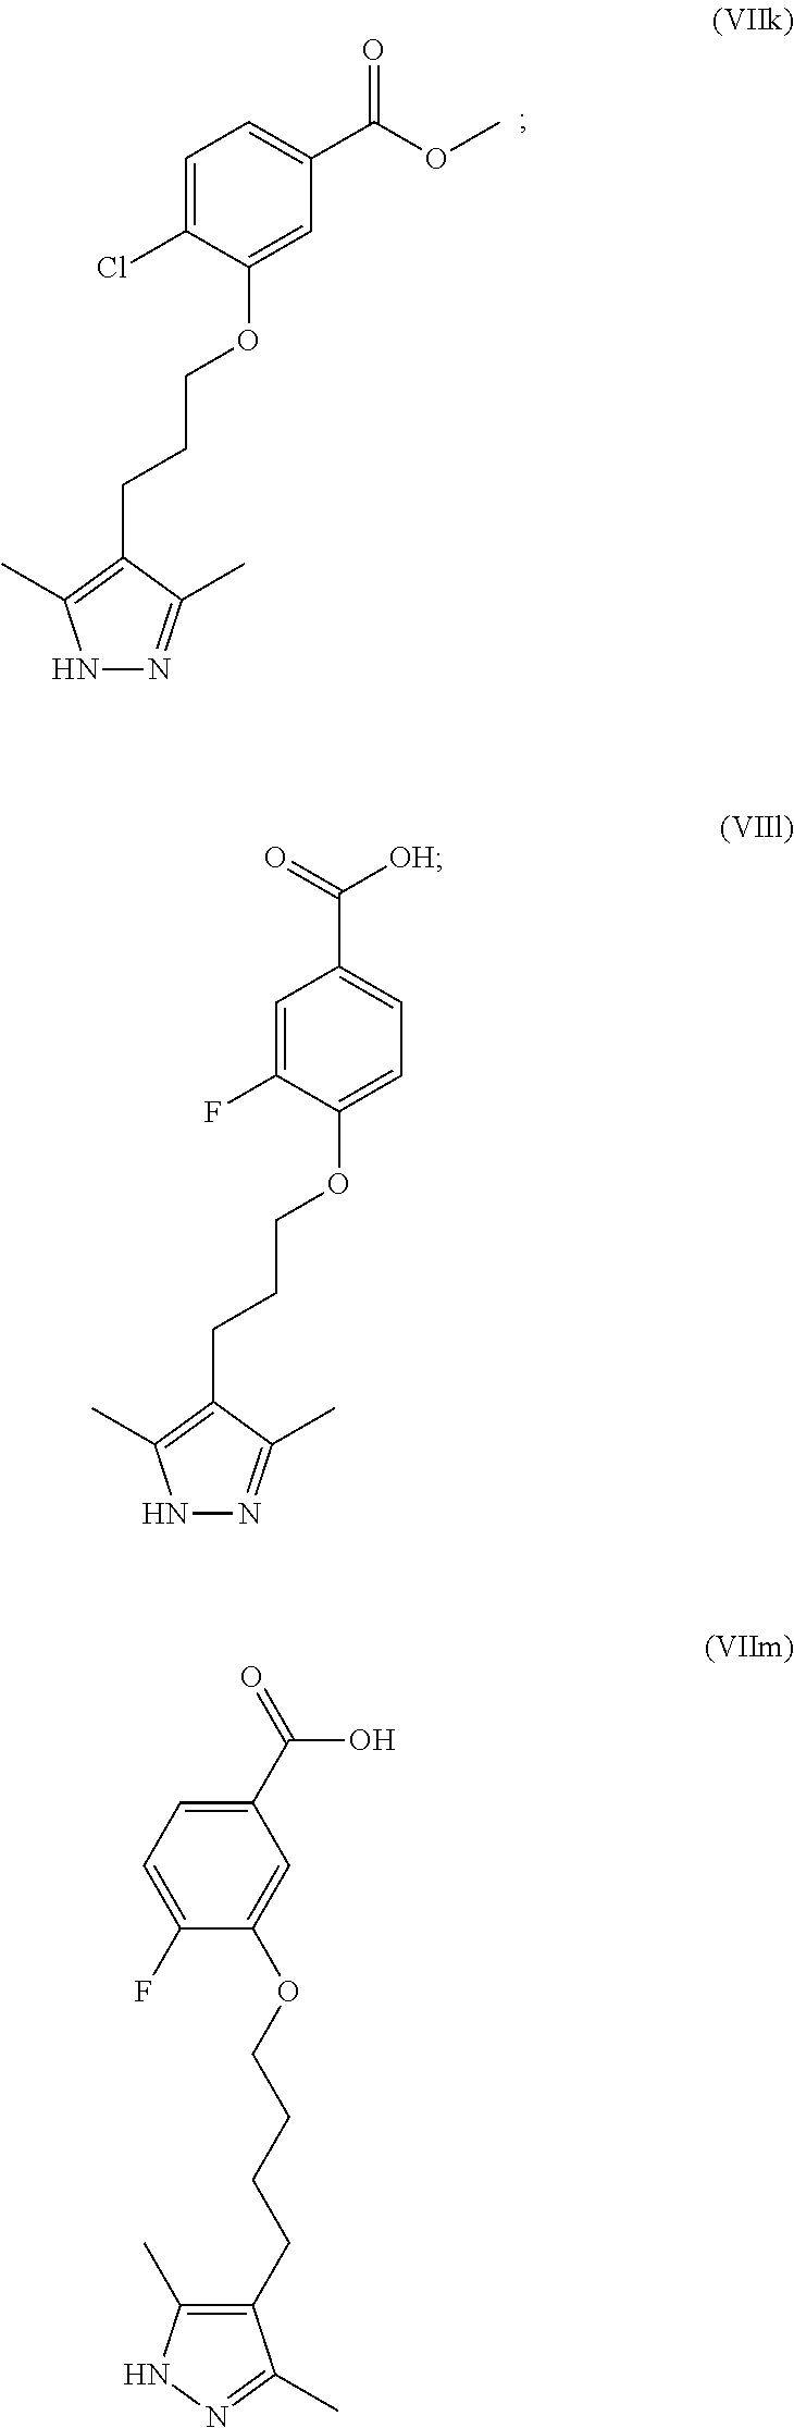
C1(CCCCOC2=CC(C(O)=O)=CC=C2F)=C(C)NN=C1C.N1N=C(C)C(CCCOC2=CC(C(OC)=O)=CC=C2Cl)=C1C.N1N=C(C)C(CCCOC2=CC=C(C(=O)[OH])C=C2F)=C1C
